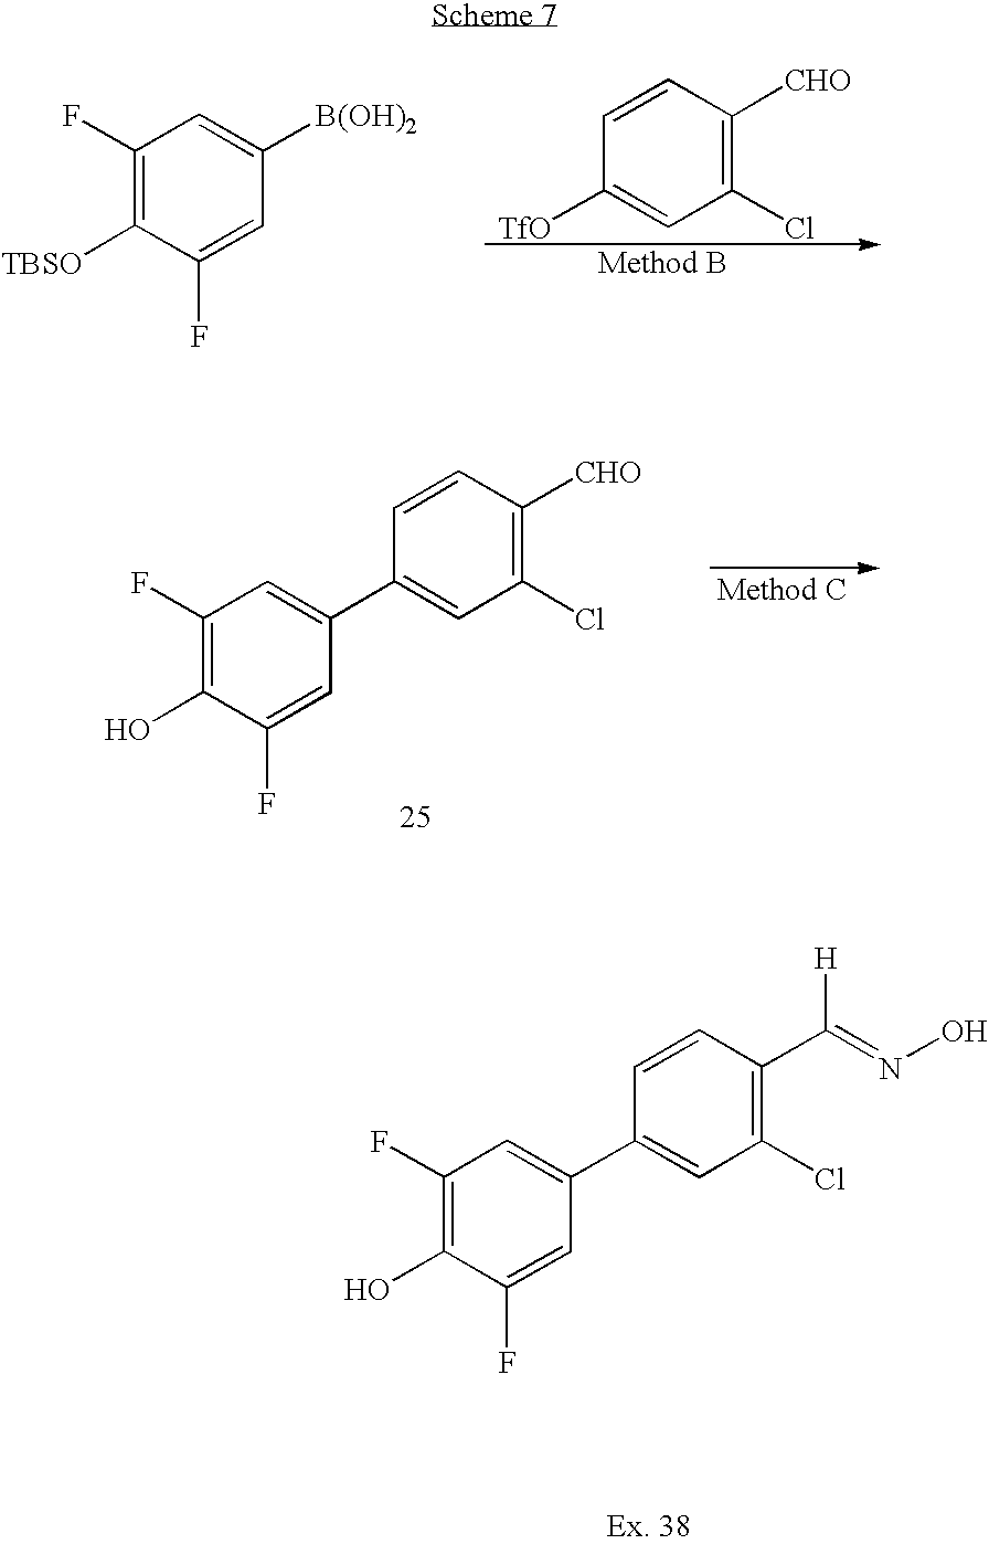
C1=C(F)C([TBSO])=C(F)C=C1[B(OH)2].C1(Cl)=C([CHO])C=CC([TfO])=C1.C1=C(F)C(O)=C(F)C=C1C1=CC(Cl)=C([CHO])C=C1.C1=C(F)C(O)=C(F)C=C1C1=CC(Cl)=C(C(=NO)[H])C=C1
